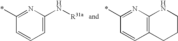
*C1=NC(N[R31a])=CC=C1.*C1=NC2=C(C=C1)CCCN2
